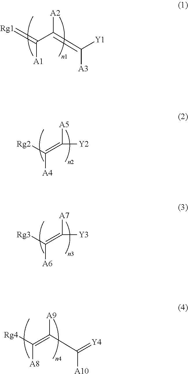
[A2]C(=C([Y1])[A3])C(=[Rg1])[A1].[A4]C([Rg2])=C([A5])[Y2].[A6]C([Rg3])=C([A7])[Y3].[A9]C(C(=[Y4])[A10])=C([Rg4])[A8]
